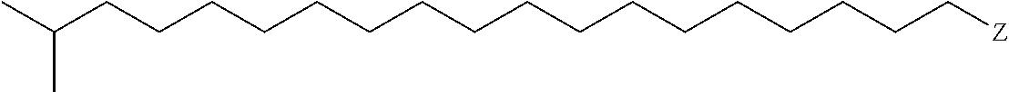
C(CCCCC[Z])CCCCCCCCCCCC(C)C
